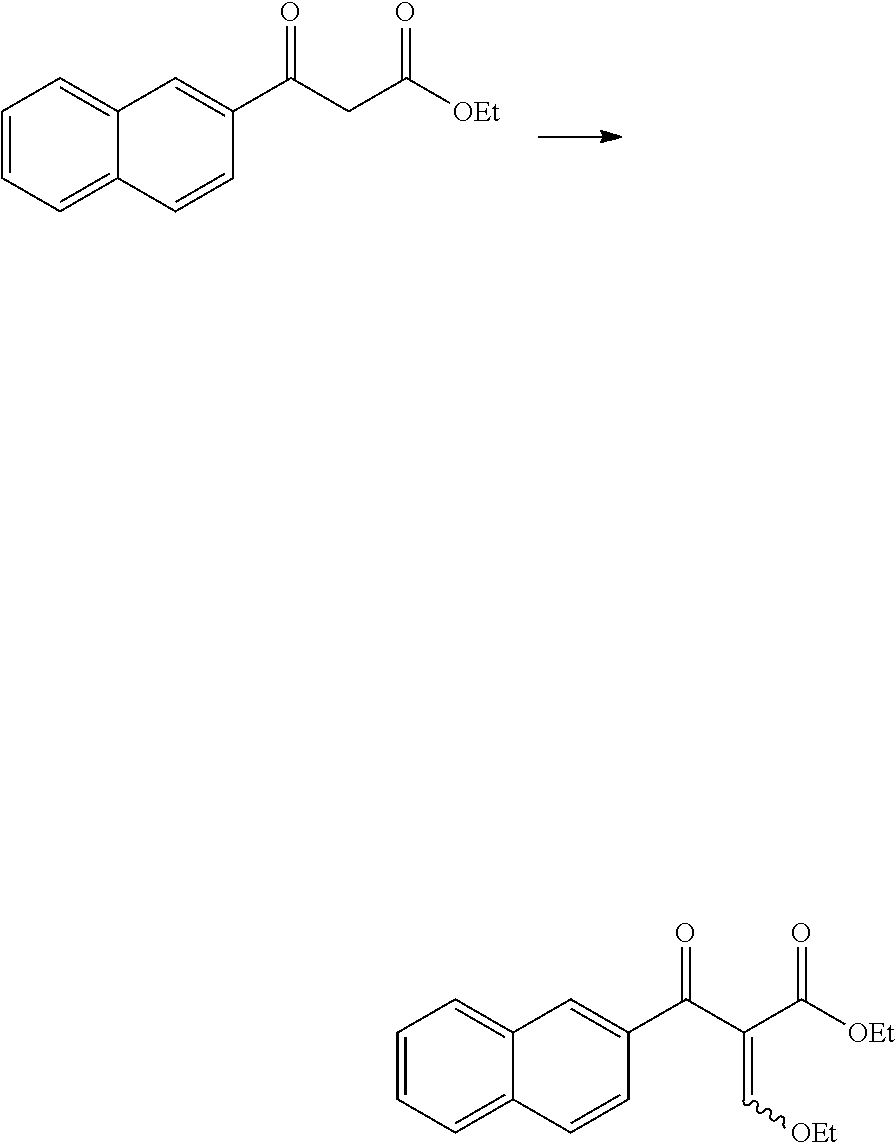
C1=CC=C2C(=C1)C=C(C(CC([OEt])=O)=O)C=C2.C1=CC=C2C(=C1)C=C(C(C(=C[OEt])C([OEt])=O)=O)C=C2
